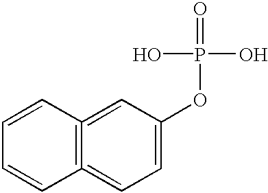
C1=CC2=C(=CC=C(OP(=O)(O)O)C=2)C=C1
